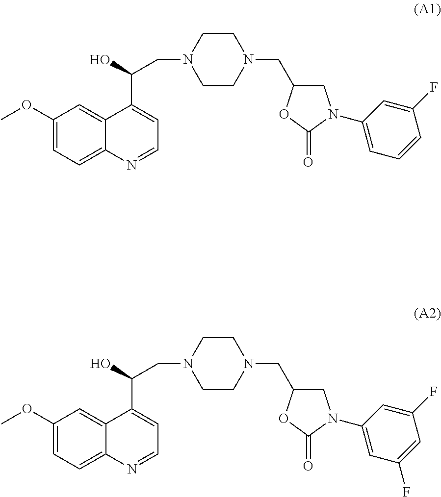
C1(OC)=CC=C2C(=C1)C(C(O)CN1CCN(CC3CN(C4=CC=CC(F)=C4)C(=O)O3)CC1)=CC=N2.C1(OC)=CC=C2C(=C1)C(C(O)CN1CCN(CC3CN(C4=CC(F)=CC(F)=C4)C(=O)O3)CC1)=CC=N2
